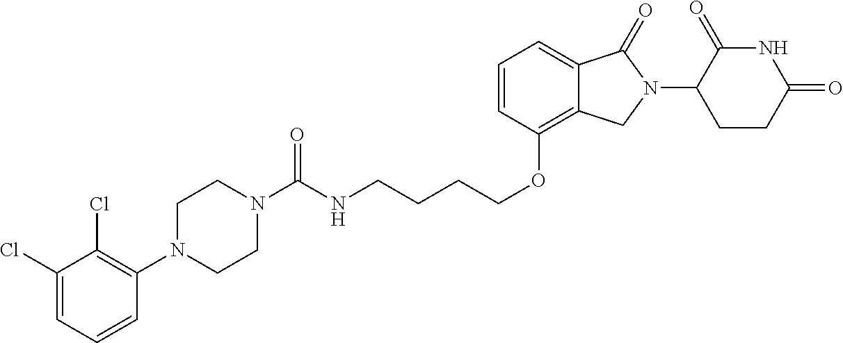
C(CCCOC1=C2C(=CC=C1)C(=O)N(C1C(=O)NC(=O)CC1)C2)NC(N1CCN(C2=C(Cl)C(Cl)=CC=C2)CC1)=O
